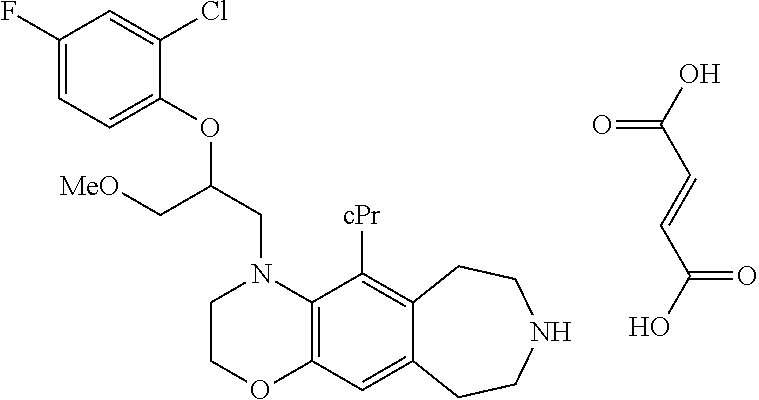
C(=CC(O)=O)C(=O)O.C12=C(C=C3C(=C1[cPr])CCNCC3)OCCN2CC(OC1=CC=C(F)C=C1Cl)C[MeO]
